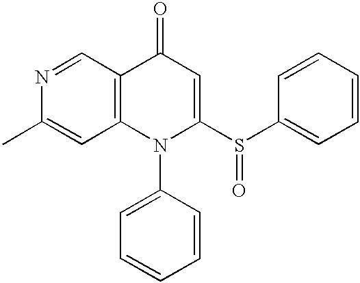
N1=CC2=C(C=C1C)N(C1=CC=CC=C1)C(S(C1=CC=CC=C1)=O)=CC2=O
